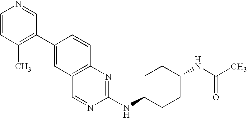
C1=CC(C)=C(C2=CC3=C(C=C2)N=C(NC2CCC(NC(C)=O)CC2)N=C3)C=N1
